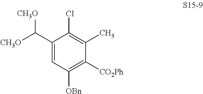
C1(C([CH3O])[CH3O])=CC([OBn])=C([CO2Ph])C(C)=C1Cl
